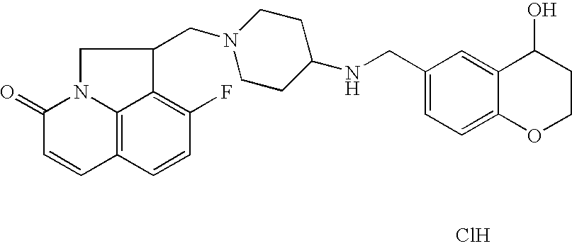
C12=C3C=CC(F)=C1C(CN1CCC(NCC4=CC=C5C(=C4)C(O)CCO5)CC1)CN2C(=O)C=C3.Cl
